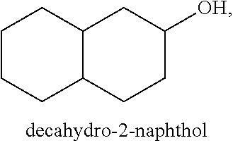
C1CCC2C(C1)CC([OH])CC2
